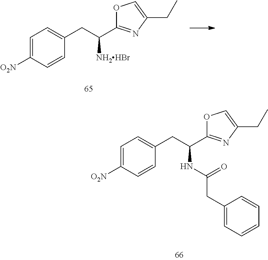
O1C(C(CC2=CC=C([O2N])C=C2)[NH2HBr])=NC(CC)=C1.O1C(C(CC2=CC=C([O2N])C=C2)NC(CC2=CC=CC=C2)=O)=NC(CC)=C1
